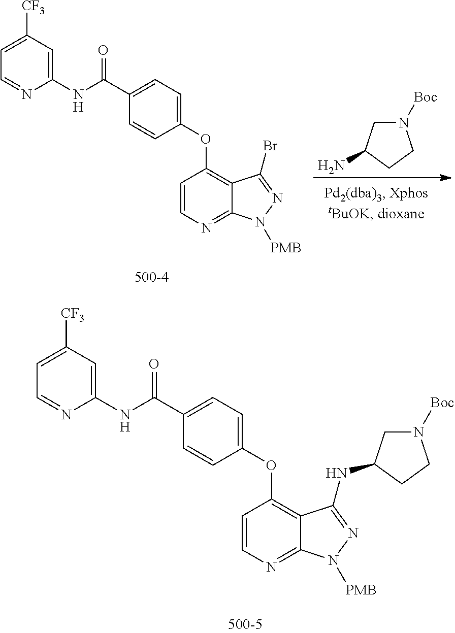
C1(OC2=CC=C(C(NC3=CC([CF3])=CC=N3)=O)C=C2)=C2C(=NC=C1)N([PMB])N=C2NC1CN([Boc])CC1.C1(OC2=CC=C(C(NC3=CC([CF3])=CC=N3)=O)C=C2)=C2C(=NC=C1)N([PMB])N=C2Br.N1([Boc])CC(N)CC1
